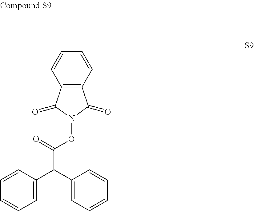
N1(OC(C(C2=CC=CC=C2)C2=CC=CC=C2)=O)C(=O)C2=C(C1=O)C=CC=C2
